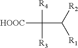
C(C([R3])([R4])[HOOC])([R2])[R1]
